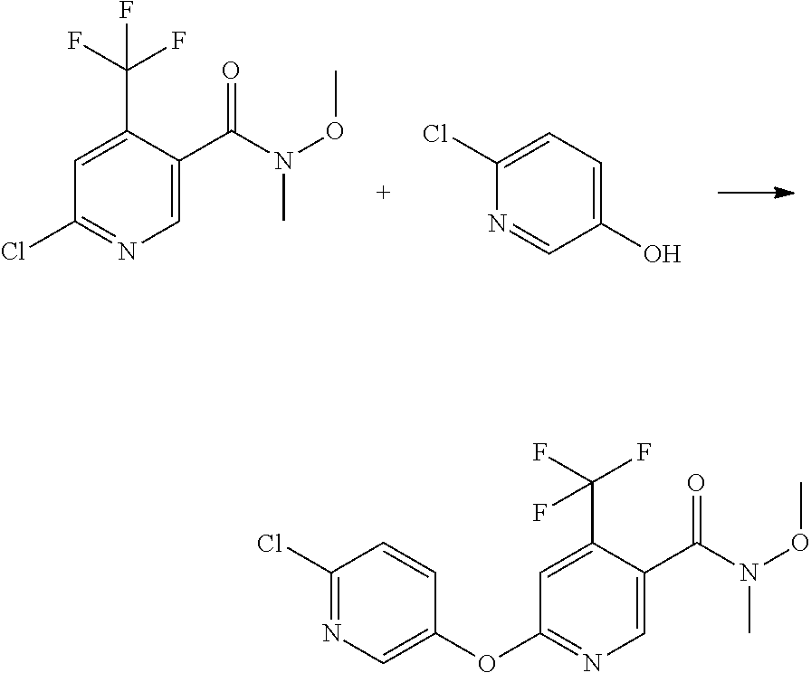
C1=C(C(F)(F)F)C(C(=O)N(OC)C)=CN=C1Cl.C1(Cl)=CC=C(O)C=N1.C1(Cl)=NC=C(OC2=NC=C(C(=O)N(OC)C)C(C(F)(F)F)=C2)C=C1
